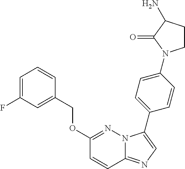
C1=C(F)C=C(COC2=NN3C(=NC=C3C3=CC=C(N4CCC(N)C4=O)C=C3)C=C2)C=C1
